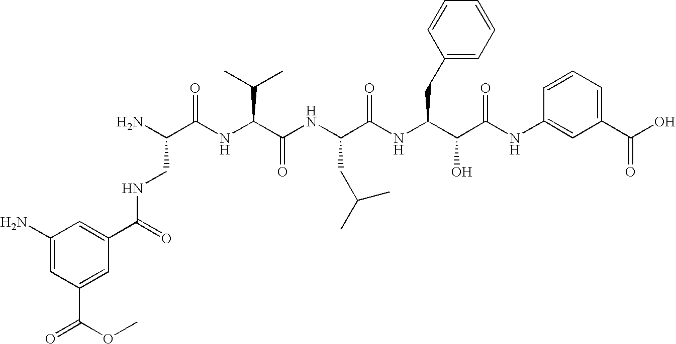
N(C(C1=CC(N)=CC(C(=O)OC)=C1)=O)CC(N)C(=O)NC(C(C)C)C(=O)NC(CC(C)C)C(=O)NC(CC1=CC=CC=C1)C(O)C(=O)NC1=CC(C(O)=O)=CC=C1
